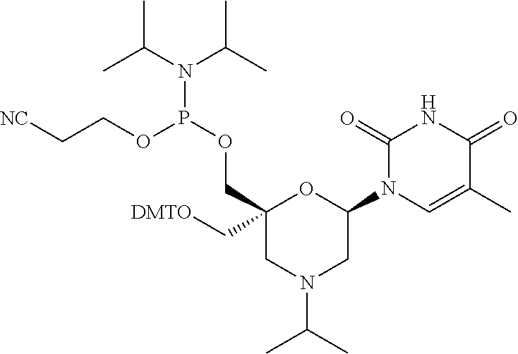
C1(N2C=C(C)C(=O)NC2=O)OC(C[DMTO])(COP(N(C(C)C)C(C)C)OCC[NC])CN(C(C)C)C1
